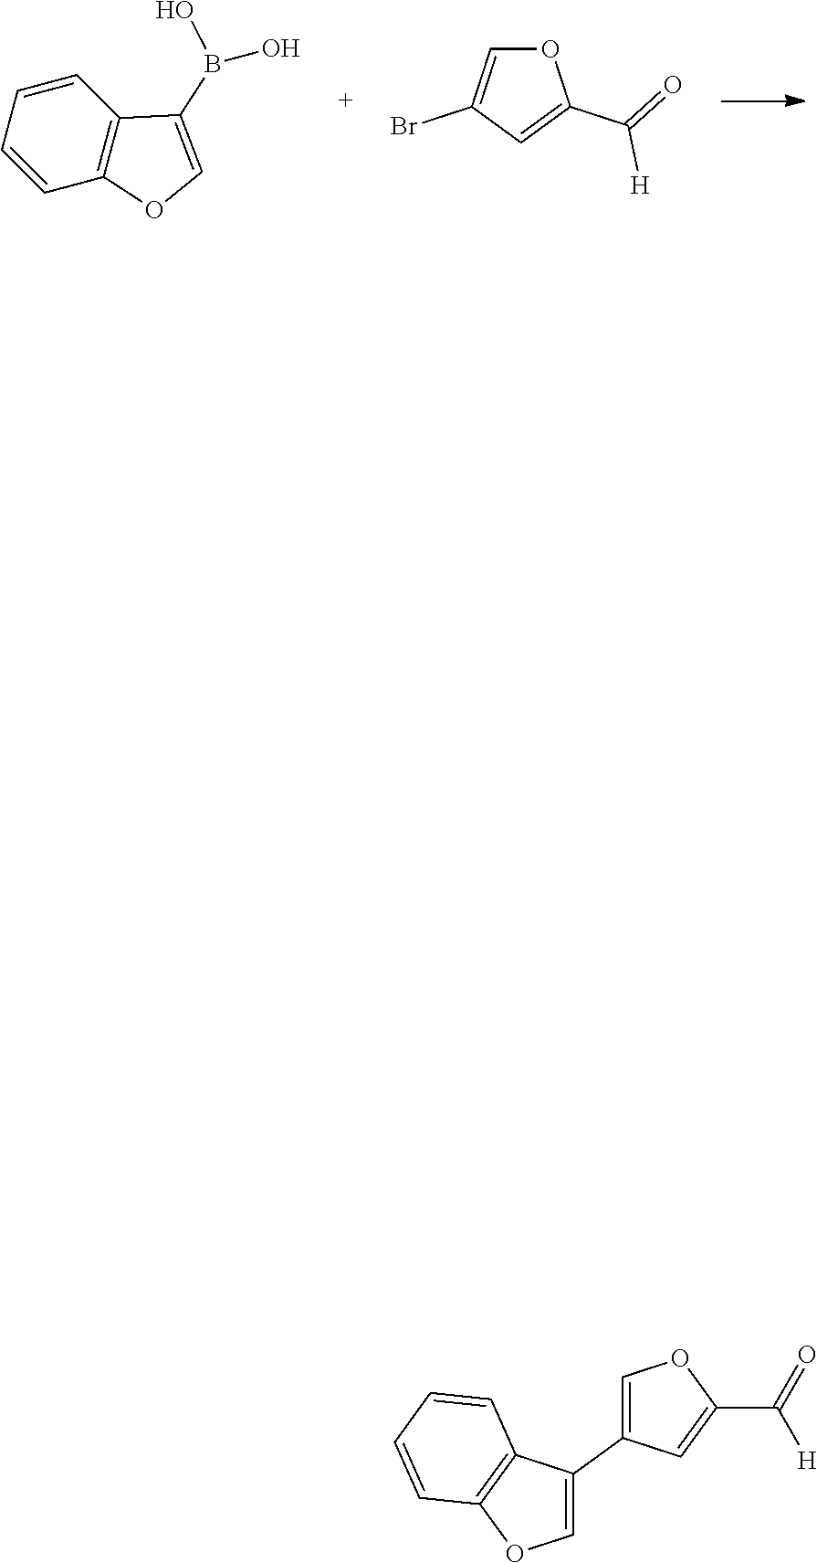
O1C=C(Br)C=C1C(=O)[H].C1=CC=CC2=C1C(B(O)O)=CO2.C1=C(C2=COC3=C2C=CC=C3)C=C(C(=O)[H])O1
